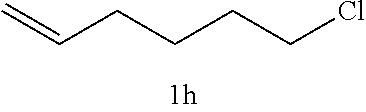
C=CCCCCCl
